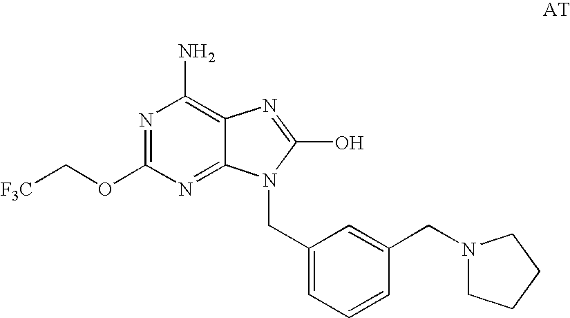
N1=C(OC[F3C])N=C2C(=C1N)N=C(O)N2CC1=CC=CC(CN2CCCC2)=C1
